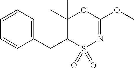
C1(CC2S(=O)(=O)N=C(OC)OC2(C)C)=CC=CC=C1
